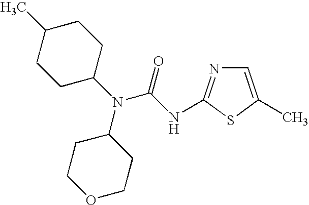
C1=C(C)SC(NC(N(C2CCC(C)CC2)C2CCOCC2)=O)=N1
